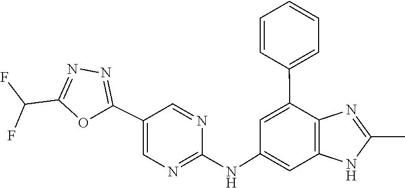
C1(C)=NC2=C(N1)C=C(NC1=NC=C(C3=NN=C(C(F)F)O3)C=N1)C=C2C1=CC=CC=C1
